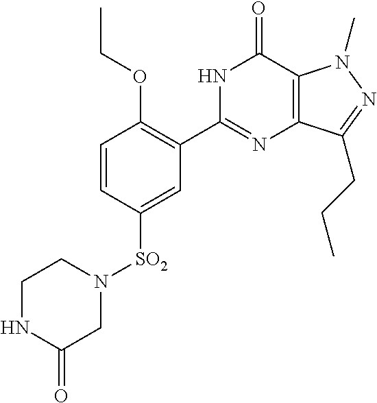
[SO2](C1=CC(C2=NC3=C(C(=O)N2)N(C)N=C3CCC)=C(OCC)C=C1)N1CCNC(=O)C1
